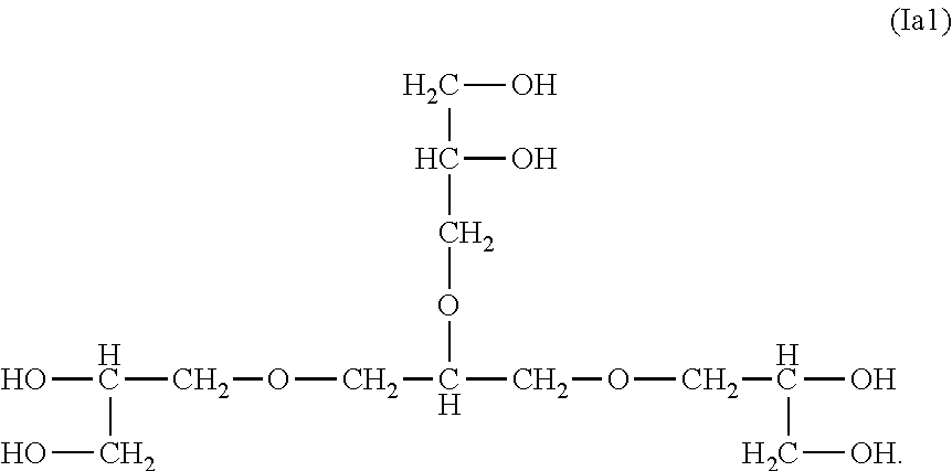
OC(COCC(COCC(C[OH])O)OCC(O)CO)CO
